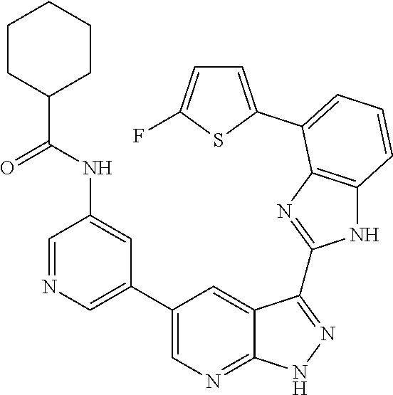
C1=NC=C(C2=CN=C3C(=C2)C(C2=NC4=C(N2)C=CC=C4C2=CC=C(F)S2)=NN3)C=C1NC(C1CCCCC1)=O
